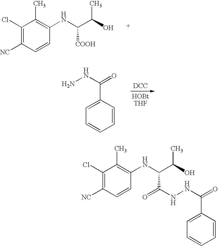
C1(Cl)=C([NC])C=CC(NC(C(C)O)[COOH])=C1C.[DCC].C1=CC(C(NN)=O)=CC=C1.C1(Cl)=C([NC])C=CC(NC(C(C)O)C(NNC(=O)C2=CC=CC=C2)=O)=C1C
